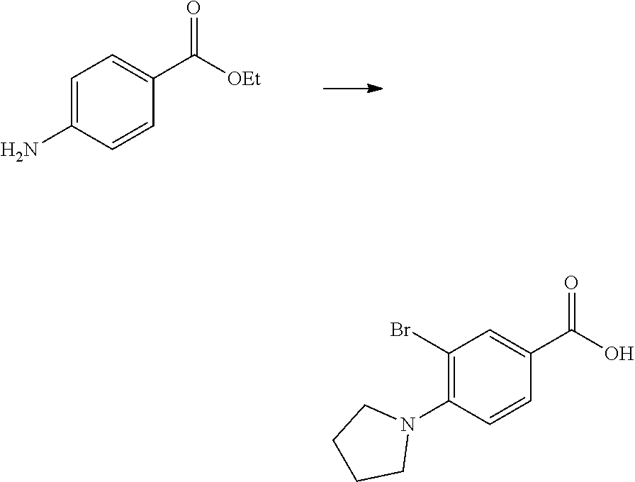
C1=C(N)C=CC(C([OEt])=O)=C1.C1(Br)=C(N2CCCC2)C=CC(C(O)=O)=C1
